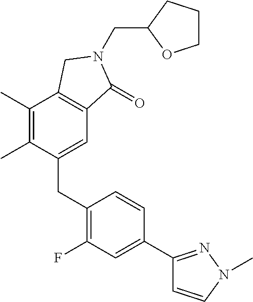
C(C1OCCC1)N1C(=O)C2=C(C(C)=C(C)C(CC3=C(F)C=C(C4=NN(C)C=C4)C=C3)=C2)C1
